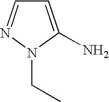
C1=C(N)N(CC)N=C1
